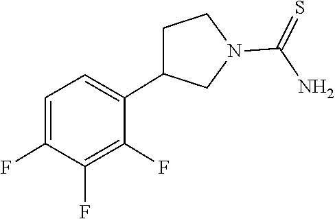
C1(C2CCN(C(=S)N)C2)=CC=C(F)C(F)=C1F
